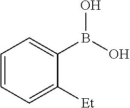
C1=CC=C([Et])C(B(O)O)=C1
